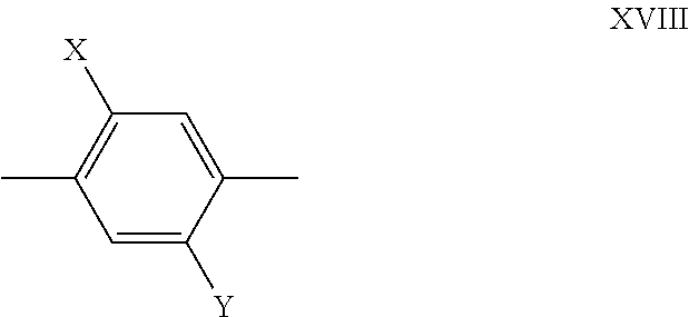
C1=C(C)C([Y])=CC(C)=C1[X]
